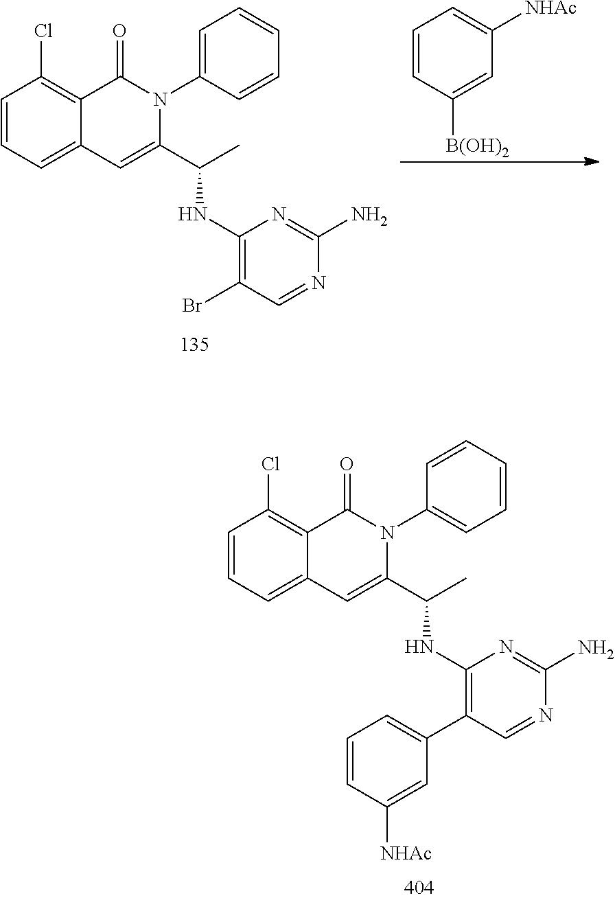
C1=CC=C2C(=C1Cl)C(=O)N(C1=CC=CC=C1)C(C(C)NC1=C(C3=CC=CC([NHAc])=C3)C=NC(N)=N1)=C2.C1=CC=C2C(=C1Cl)C(=O)N(C1=CC=CC=C1)C(C(C)NC1=C(Br)C=NC(N)=N1)=C2.C1=CC([B(OH)2])=CC([NHAc])=C1
